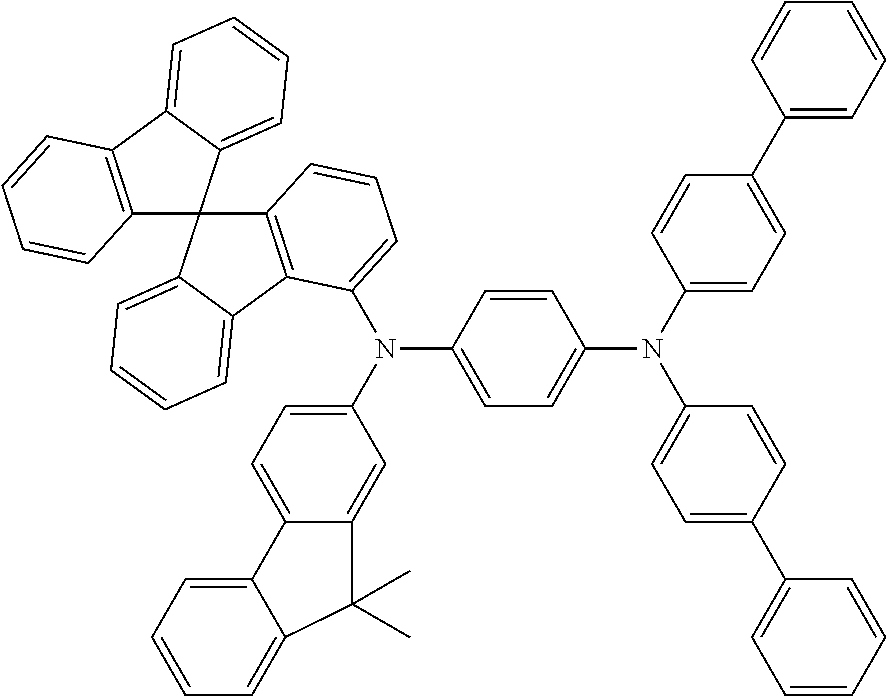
C12=C(C3=CC=CC=C3C13C1=C(C4=CC=CC=C34)C(N(C3=CC=C(N(C4=CC=C(C5=CC=CC=C5)C=C4)C4=CC=C(C5=CC=CC=C5)C=C4)C=C3)C3=CC=C4C(=C3)C(C)(C)C3=CC=CC=C43)=CC=C1)C=CC=C2
